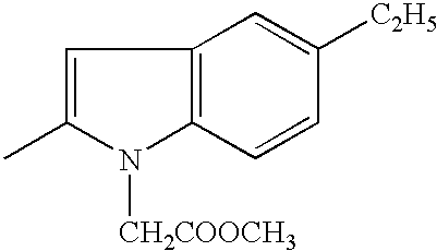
C1=C(C)N([CH2COOCH3])C2=C1C=C([C2H5])C=C2
